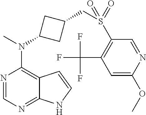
N1=CN=C2C(=C1N(C)C1CC(CS(C3=C(C(F)(F)F)C=C(OC)N=C3)(=O)=O)C1)C=CN2
